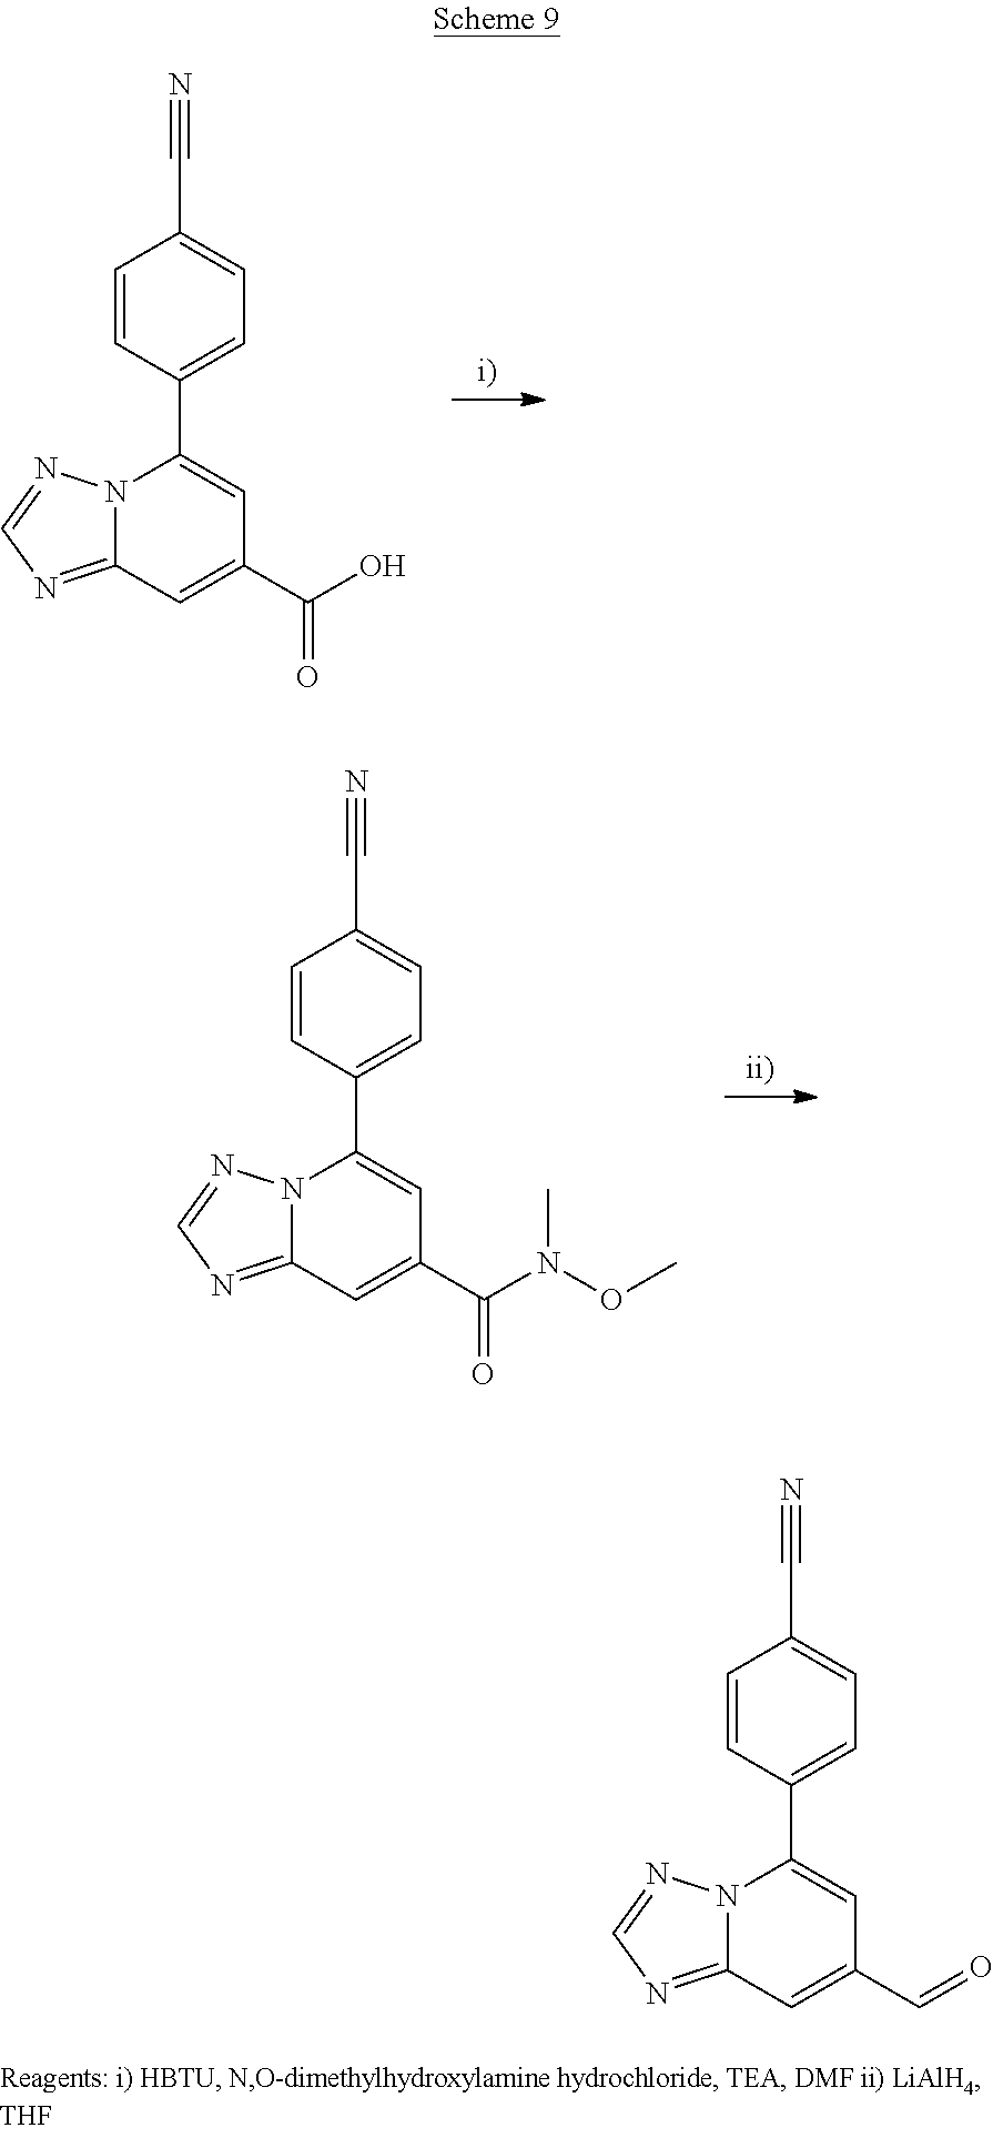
N12C(=NC=N1)C=C(C(O)=O)C=C2C1=CC=C(C#N)C=C1.N12C(=NC=N1)C=C(C(N(OC)C)=O)C=C2C1=CC=C(C#N)C=C1.N12C(=NC=N1)C=C(C=O)C=C2C1=CC=C(C#N)C=C1
